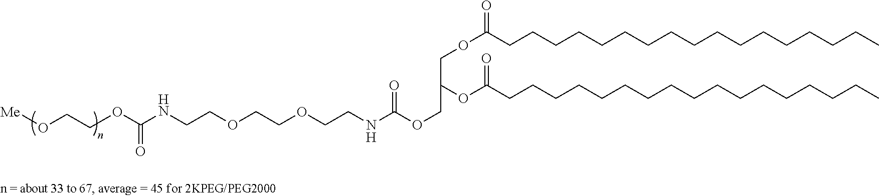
[Me]OCCOC(NCCOCCOCCNC(OCC(COC(CCCCCCCCCCCCCCCCC)=O)OC(CCCCCCCCCCCCCCCCC)=O)=O)=O
